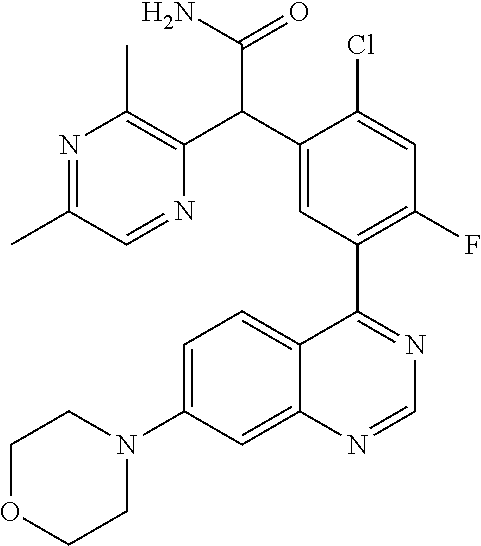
C12=CC(N3CCOCC3)=CC=C1C(C1=C(F)C=C(Cl)C(C(C3=C(C)N=C(C)C=N3)C(N)=O)=C1)=NC=N2
